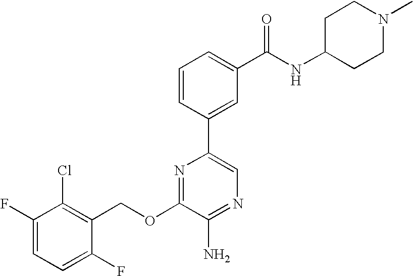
C1(OCC2=C(Cl)C(F)=CC=C2F)=NC(C2=CC(C(NC3CCN(C)CC3)=O)=CC=C2)=CN=C1N
